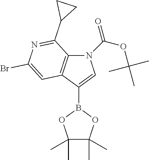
N1(C(OC(C)(C)C)=O)C2=C(C(B3OC(C)(C)C(C)(C)O3)=C1)C=C(Br)N=C2C1CC1
